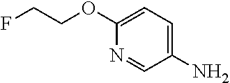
C1(OCCF)=CC=C(N)C=N1
